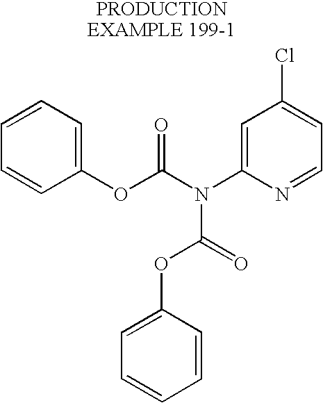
C1=CC=C(OC(N(C2=CC(Cl)=CC=N2)C(=O)OC2=CC=CC=C2)=O)C=C1
